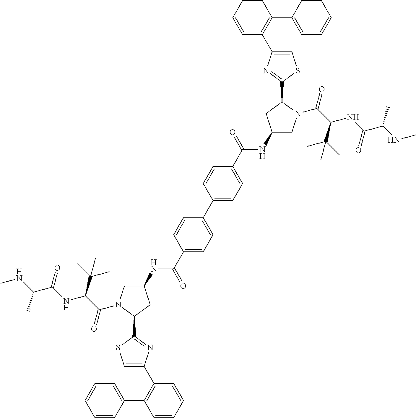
C1(NC(C2=CC=C(C3=CC=C(C(NC4CN(C(C(C(C)(C)C)NC(C(NC)C)=O)=O)C(C5=NC(C6=C(C7=CC=CC=C7)C=CC=C6)=CS5)C4)=O)C=C3)C=C2)=O)CN(C(C(C(C)(C)C)NC(C(NC)C)=O)=O)C(C2=NC(C3=C(C4=CC=CC=C4)C=CC=C3)=CS2)C1
